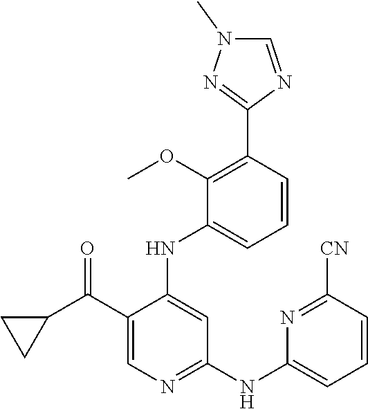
C1(C(C2CC2)=O)=CN=C(NC2=CC=CC([CN])=N2)C=C1NC1=CC=CC(C2=NN(C)C=N2)=C1OC
